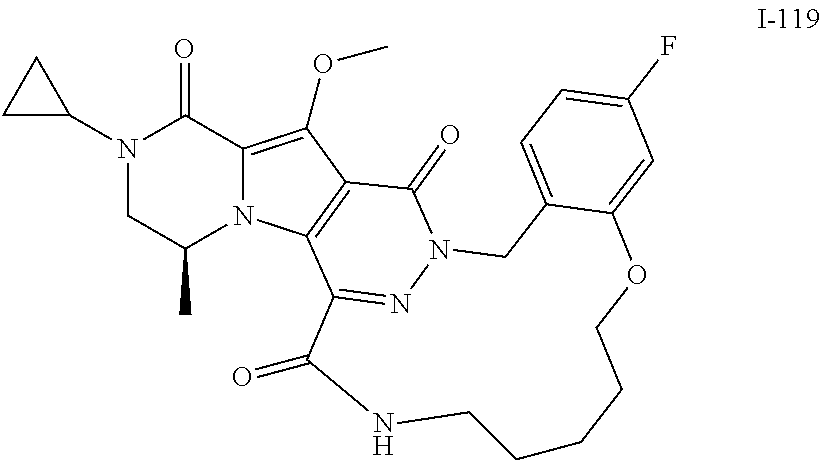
N1(C2CC2)CC(C)N2C(=C(OC)C3=C2C2=NN(C3=O)CC3=CC=C(F)C=C3OCCCCCNC2=O)C1=O
